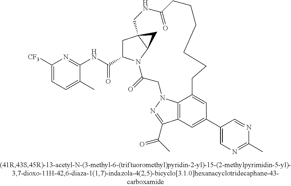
C12=C3C=C(C4=CN=C(C)N=C4)C=C1CCCCCCC(=O)NCC14CC(C(NC5=NC([F3C])=CC=C5C)=O)N(C(=O)CN2N=C3C(=O)C)C1C4
